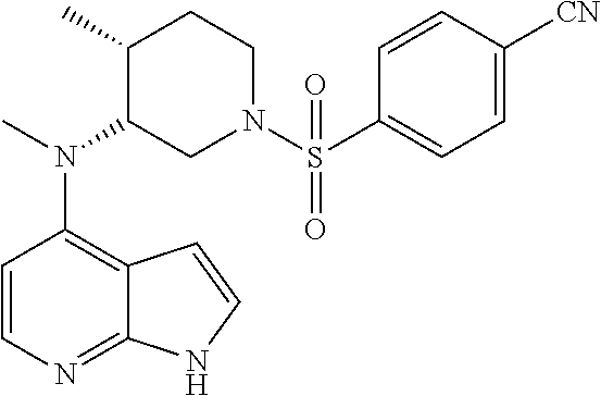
C1=CN=C2C(=C1N(C)C1CN(S(C3=CC=C([CN])C=C3)(=O)=O)CCC1C)C=CN2
